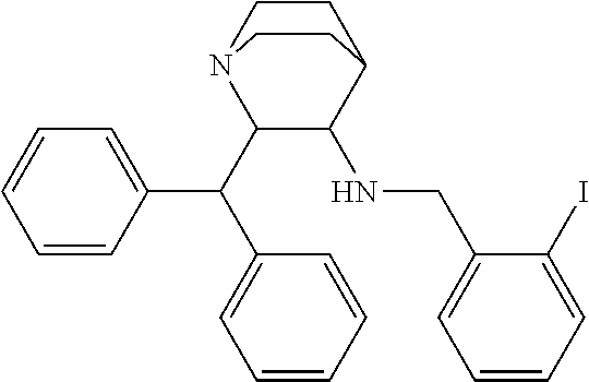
C1=CC=CC(C(C2C(NCC3=CC=CC=C3I)C3CCN2CC3)C2=CC=CC=C2)=C1
